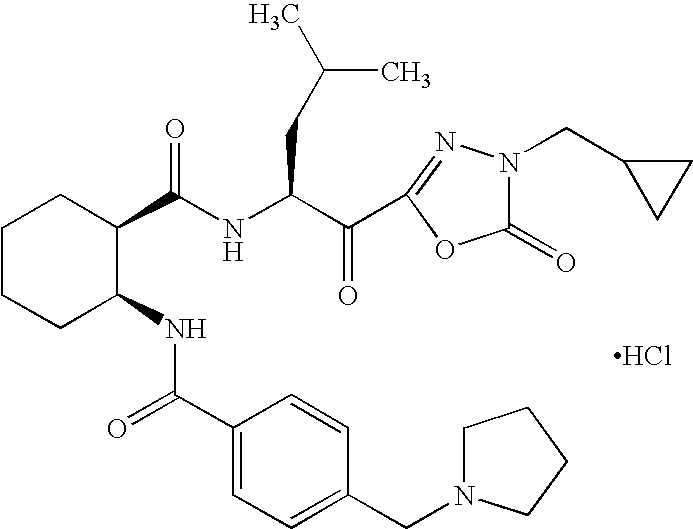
N(C(C(C1=NN(CC2CC2)C(=O)O1)=O)CC(C)C)C(=O)C1CCCCC1NC(=O)C1=CC=C(CN2CCCC2)C=C1.Cl
